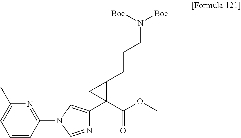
N1=C(N2C=NC(C3(C(OC)=O)C(CCCN([Boc])[Boc])C3)=C2)C=CC=C1C
